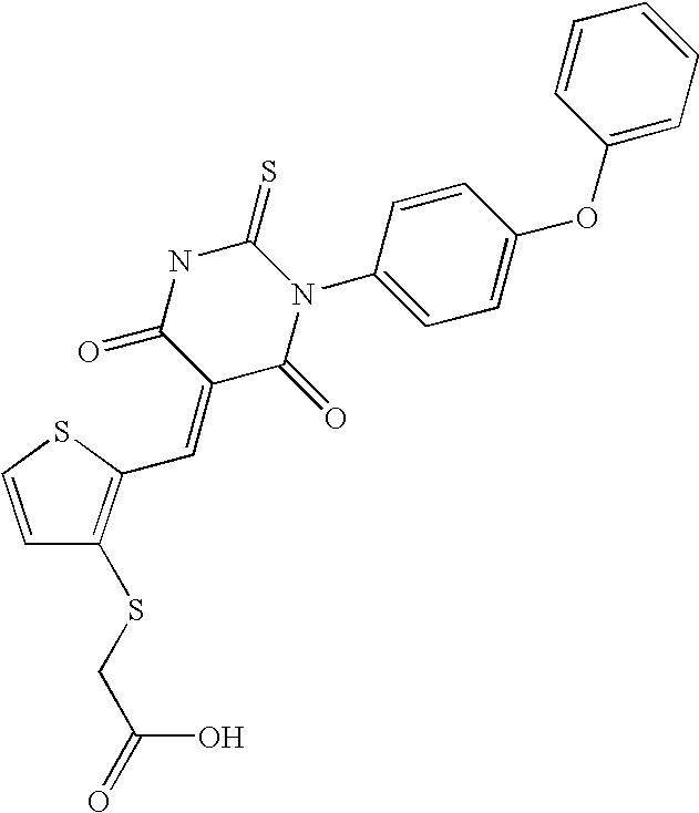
N1C(=O)C(=CC2=C(SCC(=O)O)C=CS2)C(=O)N(C2=CC=C(OC3=CC=CC=C3)C=C2)C1=S
